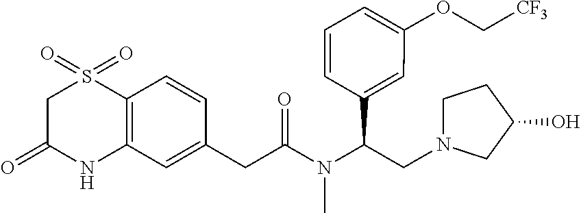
C12=C(C=C(CC(N(C(C3=CC(OC[CF3])=CC=C3)CN3CCC(O)C3)C)=O)C=C1)NC(=O)CS2(=O)=O
